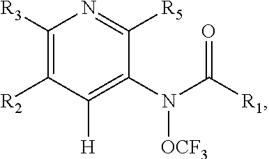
C1([H])=C(N(C([R1])=O)[OCF3])C([R5])=NC([R3])=C1[R2]
